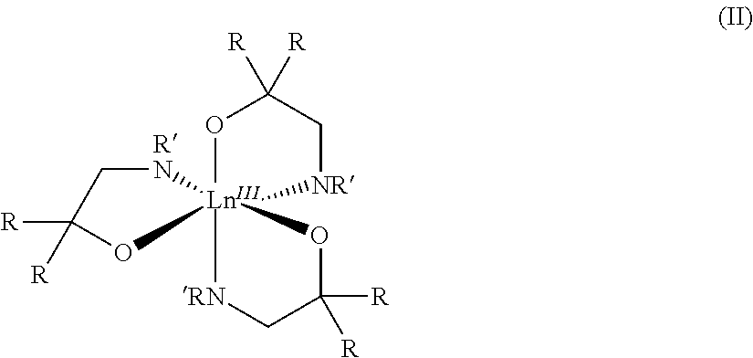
[R]C1([R])O[LnIII]23([RN]C1)(OC([R])([R])C[NR]2)[RN]CC([R])([R])O3
